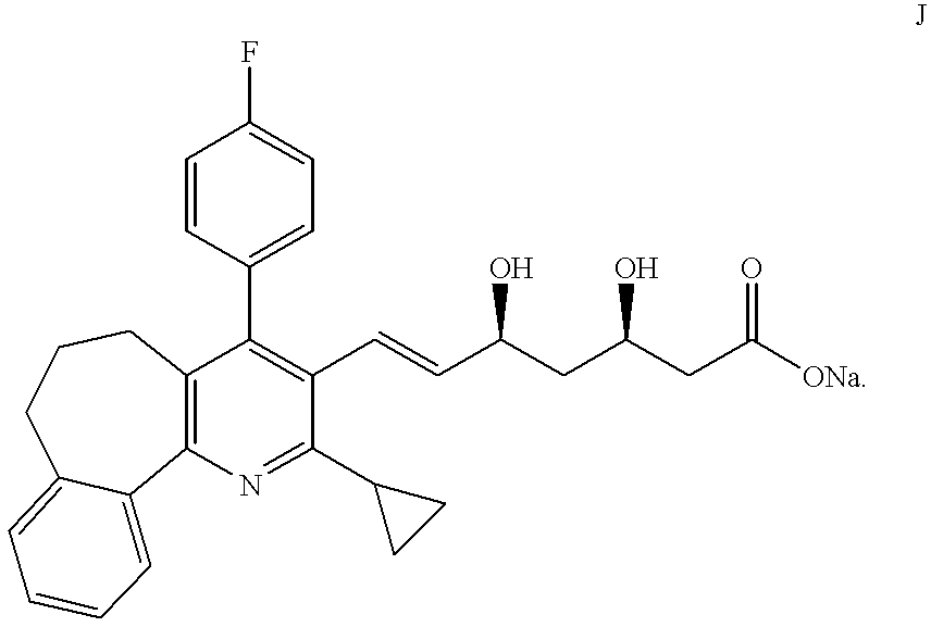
C1(C2=CC=C(F)C=C2)=C(C=CC(CC(CC([ONa])=O)O)O)C(C2CC2)=NC2=C1CCCC1=CC=CC=C21
